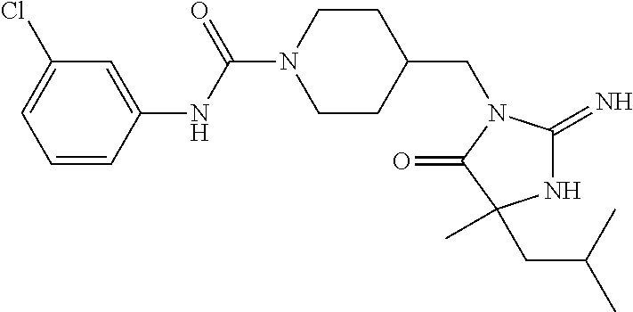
C1(Cl)=CC=CC(NC(=O)N2CCC(CN3C(=O)C(C)(CC(C)C)NC3=N)CC2)=C1
